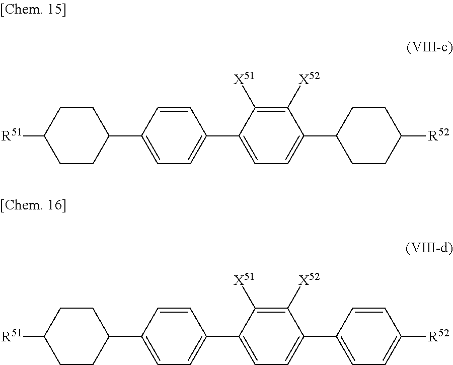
C1C(C2=CC=C(C3=CC=C(C4CCC([R52])CC4)C([X52])=C3[X51])C=C2)CCC([R51])C1.C1C(C2=CC=C(C3=CC=C(C4=CC=C([R52])C=C4)C([X52])=C3[X51])C=C2)CCC([R51])C1
